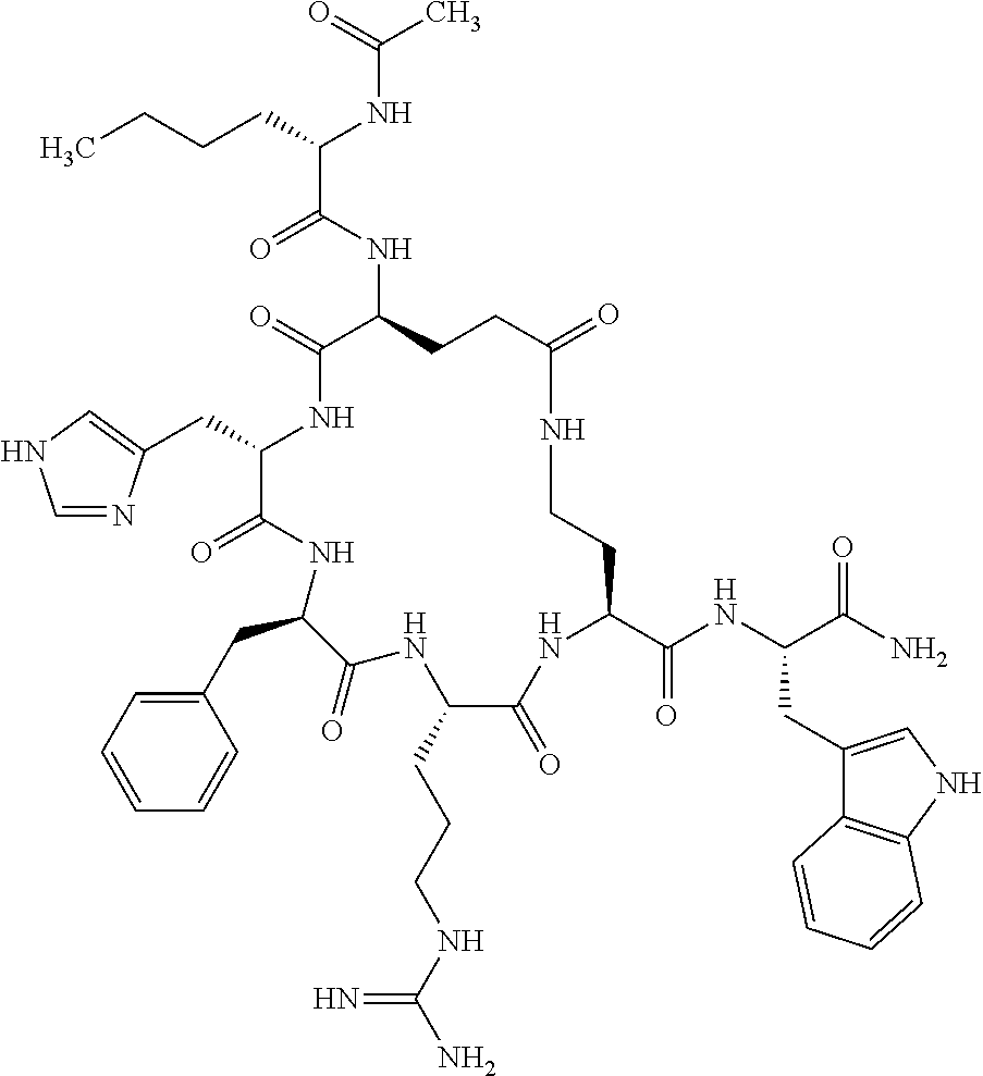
C(C1NC(=O)C(NC(C(CCCC)NC(C)=O)=O)CCC(=O)NCCC(C(NC(C(N)=O)CC2=CNC3=C2C=CC=C3)=O)NC(=O)C(CCCNC(N)=N)NC(=O)C(CC2=CC=CC=C2)NC1=O)C1=CNC=N1
